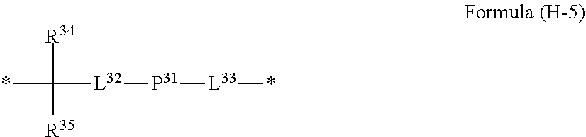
*C([R34])([R35])[L32][P31][L33]*
